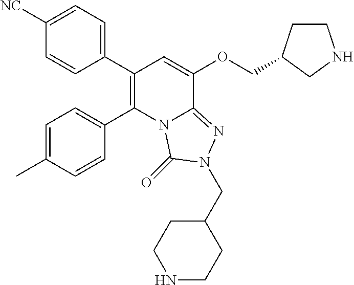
C1(C2=C(C3=CC=C(C)C=C3)N3C(=NN(CC4CCNCC4)C3=O)C(OCC3CCNC3)=C2)=CC=C([NC])C=C1
